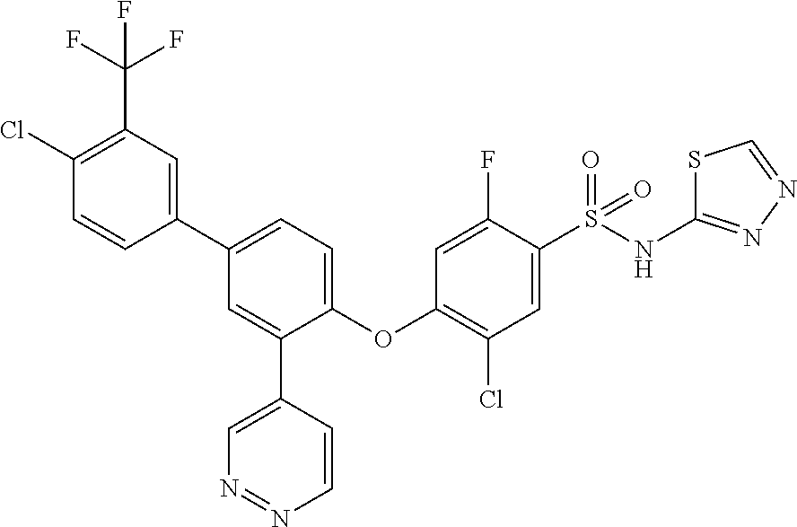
C1(OC2=C(Cl)C=C(S(NC3=NN=CS3)(=O)=O)C(F)=C2)=CC=C(C2=CC(C(F)(F)F)=C(Cl)C=C2)C=C1C1=CN=NC=C1
